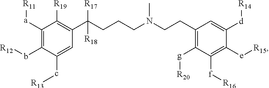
[R12]bC1=C([a][R11])C([R19])=C(C(CCCN(CCC2=C([g][R20])C([f][R16])=C([e][R15])C([d][R14])=C2)C)([R17])[R18])C=C1c[R13]
